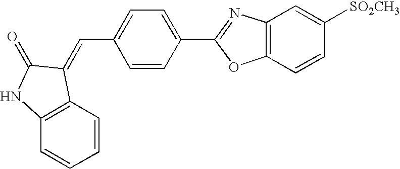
C12=C(C=CC([SO2CH3])=C1)OC(C1=CC=C(C=C3C4=C(C=CC=C4)NC3=O)C=C1)=N2
